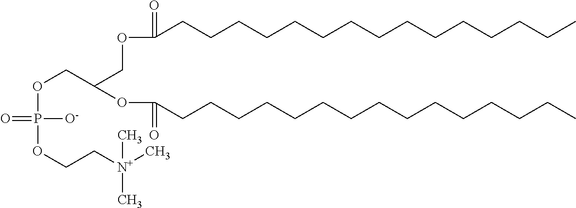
O=P(OCC(COC(=O)CCCCCCCCCCCCCCC)OC(=O)CCCCCCCCCCCCCCC)(OCC[N+](C)(C)C)[O-]
